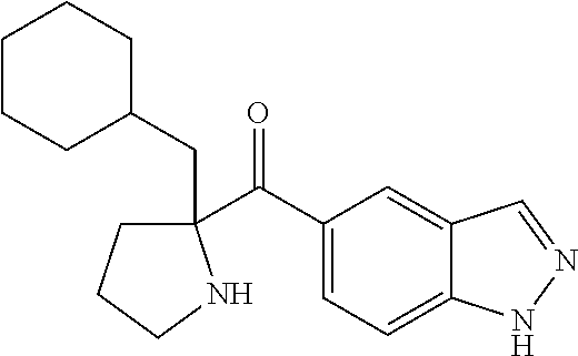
C1(C(C2=CC=C3C(=C2)C=NN3)=O)(CC2CCCCC2)CCCN1
